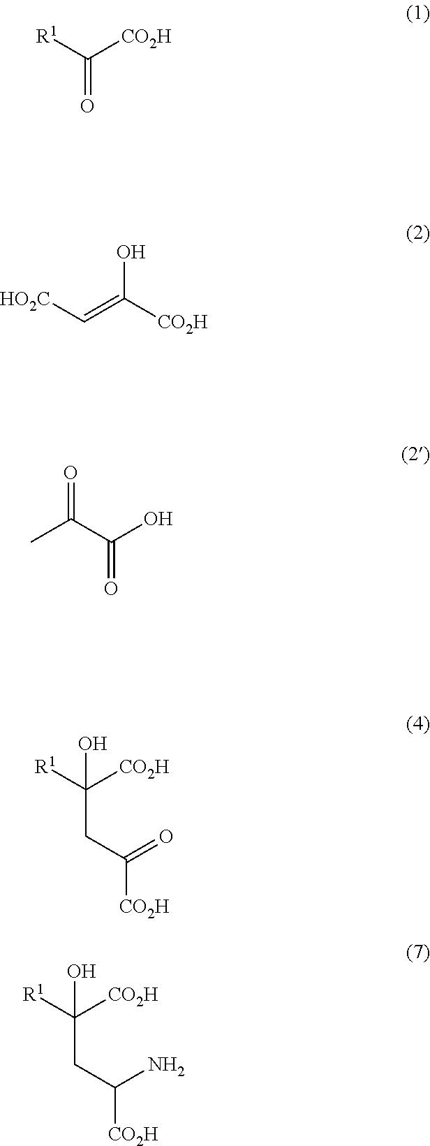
OC(CC([CO2H])N)([R1])[CO2H].C(=O)([R1])[CO2H].[HO2C]C=C([CO2H])O.CC(C(O)=O)=O.OC(CC([CO2H])=O)([R1])[CO2H]
